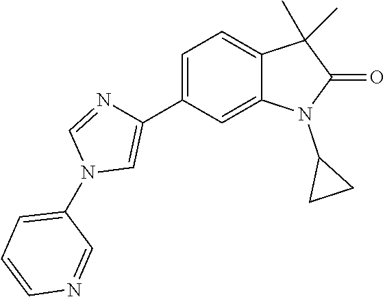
C1=C(C2=CN(C3=CC=CN=C3)C=N2)C=C2C(=C1)C(C)(C)C(=O)N2C1CC1
